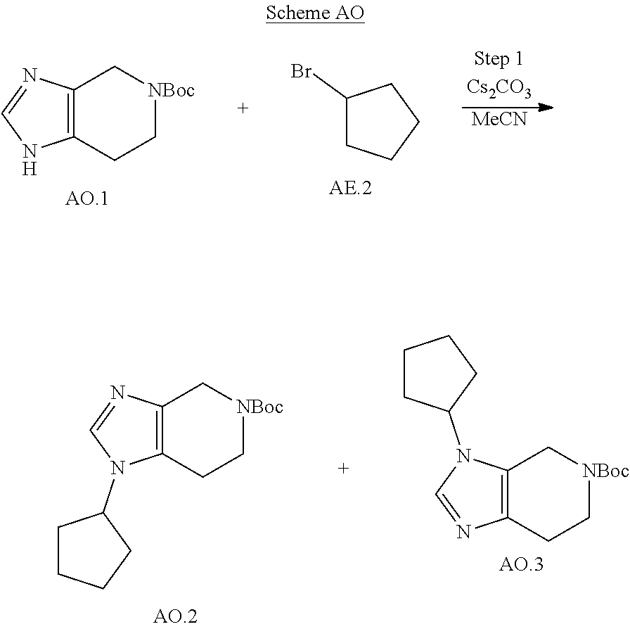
C1(Br)CCCC1.[MeCN].C12=C(CC[NBoc]C1)NC=N2.C12=C(CC[NBoc]C1)N(C1CCCC1)C=N2.C12=C(CC[NBoc]C1)N=CN2C1CCCC1
